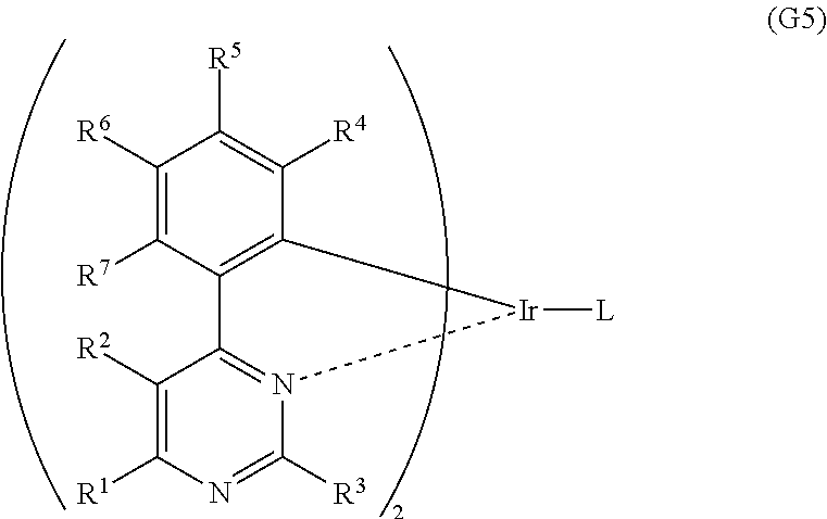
[R1]C1=C([R2])C2=N(C([R3])=N1)[Ir]([L])C1=C2C([R7])=C([R6])C([R5])=C1[R4]
